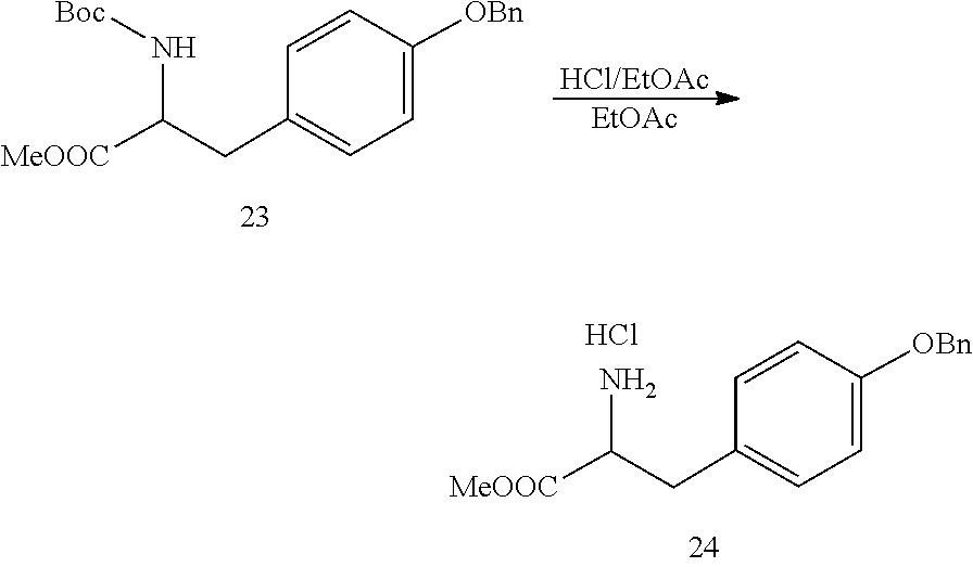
[HCl/EtOAc].[EtOAc].C1(CC(N[Boc])[MeOOC])=CC=C([OBn])C=C1.C1(CC(N)[MeOOC])=CC=C([OBn])C=C1.Cl
